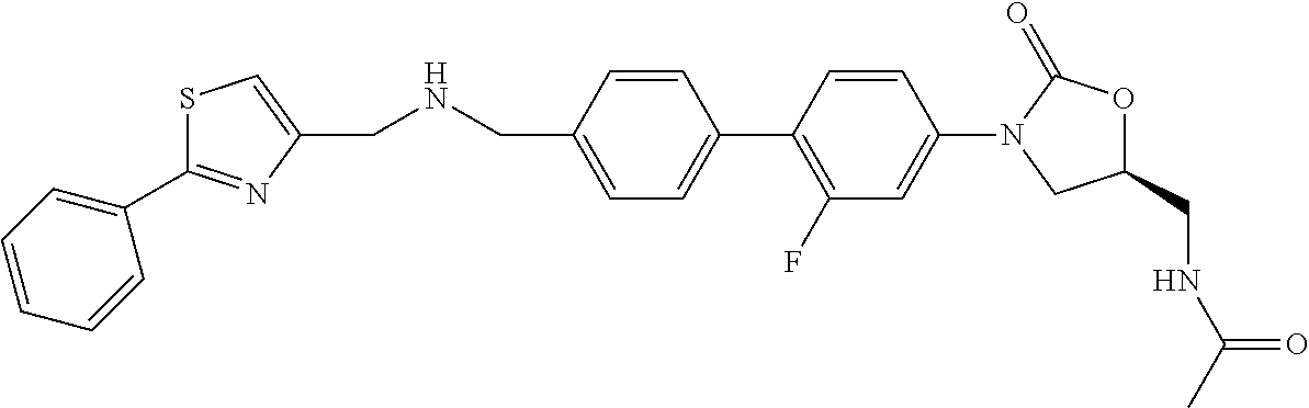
S1C(C2=CC=CC=C2)=NC(CNCC2=CC=C(C3=C(F)C=C(N4CC(CNC(C)=O)OC4=O)C=C3)C=C2)=C1
